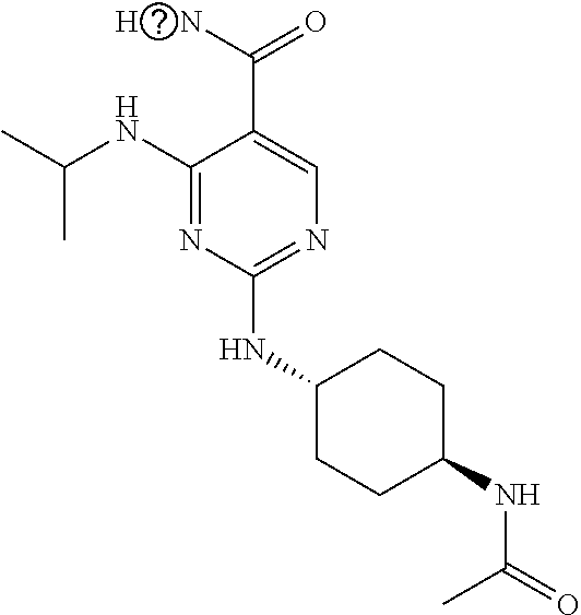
C1(NC(C)C)=NC(NC2CCC(NC(=O)C)CC2)=NC=C1C(N)=O.[H]
